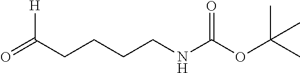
O=C(CCCCNC(OC(C)(C)C)=O)[H]
